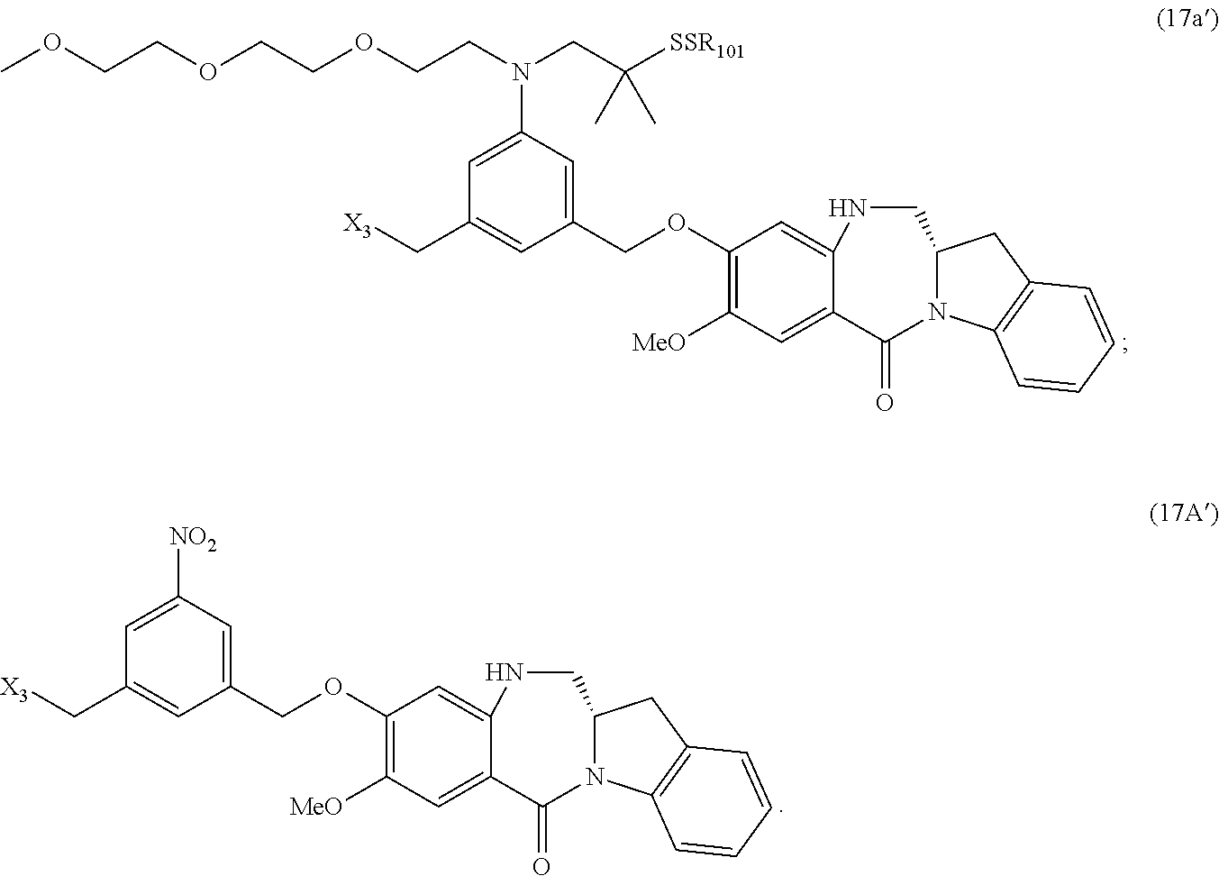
C1(COC2=C([MeO])C=C3C(=C2)NCC2N(C3=O)C3=C(C2)C=CC=C3)=CC(N(CCOCCOCCOC)CC([SSR101])(C)C)=CC(C[X3])=C1.C1(COC2=C([MeO])C=C3C(=C2)NCC2N(C3=O)C3=C(C2)C=CC=C3)=CC([NO2])=CC(C[X3])=C1
